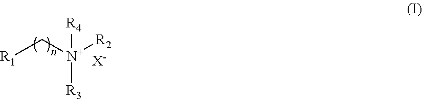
[R1]C[N+]([R2])([R3])[R4].[X-]
